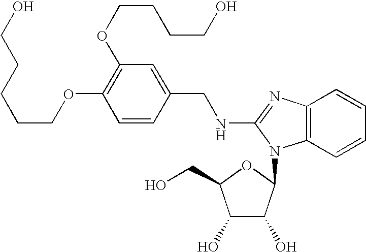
O(C1=C(OCCCCO)C=C(CNC2=NC3=C(C=CC=C3)N2C2C(O)C(O)C(CO)O2)C=C1)CCCCCO
